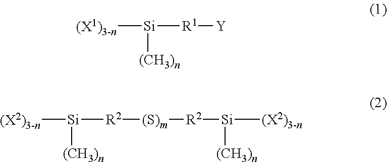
[(X1)3-n][Si]([R1][Y])[(CH3)n].[(X2)3-n][Si]([R2][(S)m][R2][Si]([(X2)3-n])[(CH3)n])[(CH3)n]
